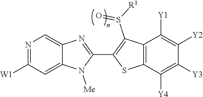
C12=CC([W1])=NC=C1N=C(C1=C(S(=O)[R1])C3=C(S1)C([Y4])=C([Y3])C([Y2])=C3[Y1])N2[Me]
